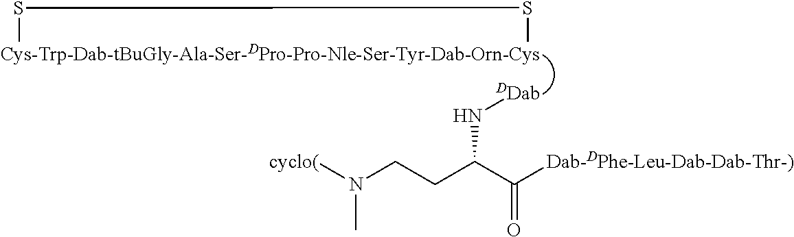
[Cys-Trp-Dab-tBuGly-Ala-Ser-DPro-Pro-Nle-Ser-Tyr-Dab-Orn-Cys]1SS1.N(CCC(C([Dab-DPhe-Leu-Dab-Dab-Thr-)])=O)N[DDab])(C)[cyclo(]
